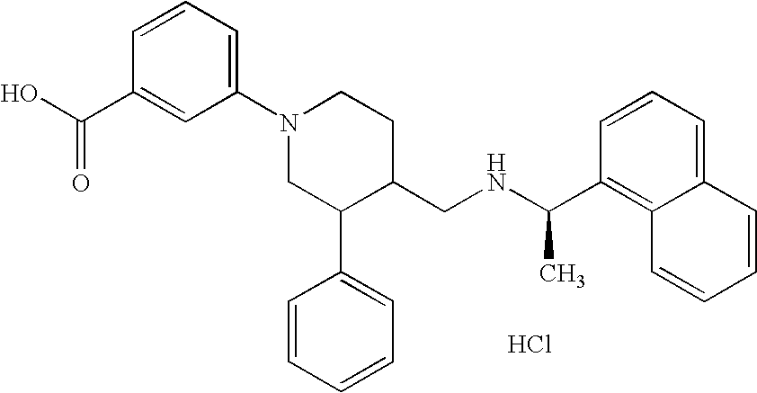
Cl.C1(N2CC(C3=CC=CC=C3)C(CNC(C3=C4C(=CC=C3)C=CC=C4)C)CC2)=CC=CC(C(O)=O)=C1
